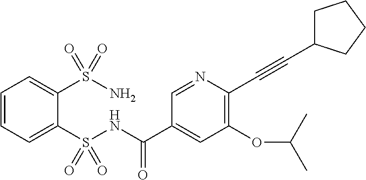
C1=CC=C(S(NC(C2=CC(OC(C)C)=C(C#CC3CCCC3)N=C2)=O)(=O)=O)C(S(N)(=O)=O)=C1
